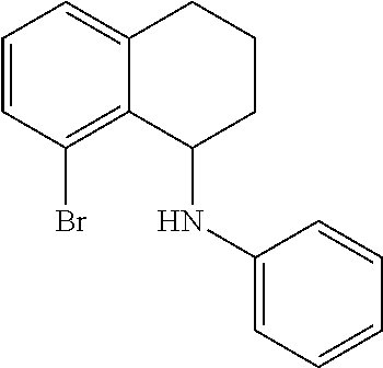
C1=CC(Br)=C2C(=C1)CCCC2NC1=CC=CC=C1
